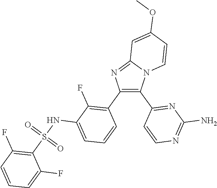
C12=NC(C3=C(F)C(NS(C4=C(F)C=CC=C4F)(=O)=O)=CC=C3)=C(C3=NC(N)=NC=C3)N1C=CC(OC)=C2
